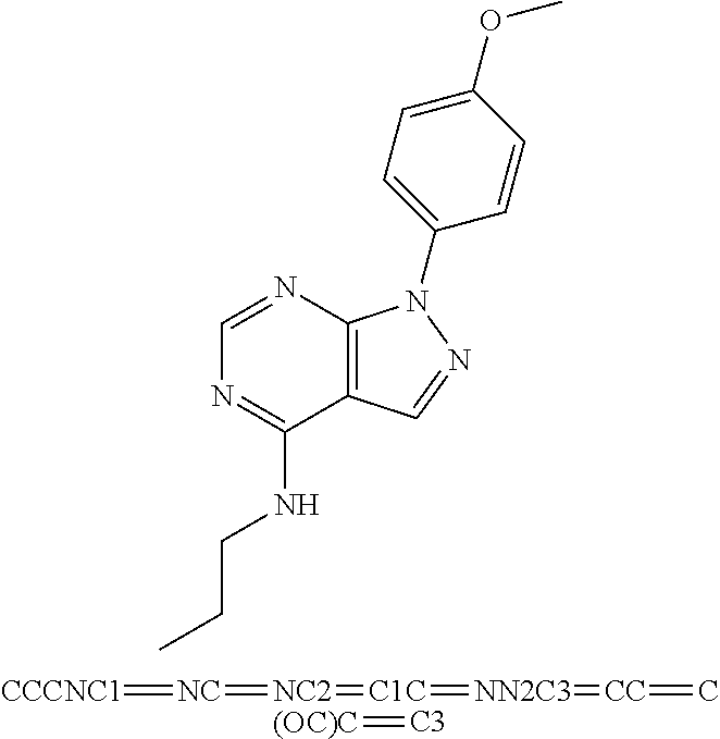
C1=NC2=C(C(NCCC)=N1)C=NN2C1=CC=C(OC)C=C1.[CCCNC1]=[NC]=[NC2]=[C1C]=[NN2C3]=[CC]=C.[(OC)C]=[C3]
